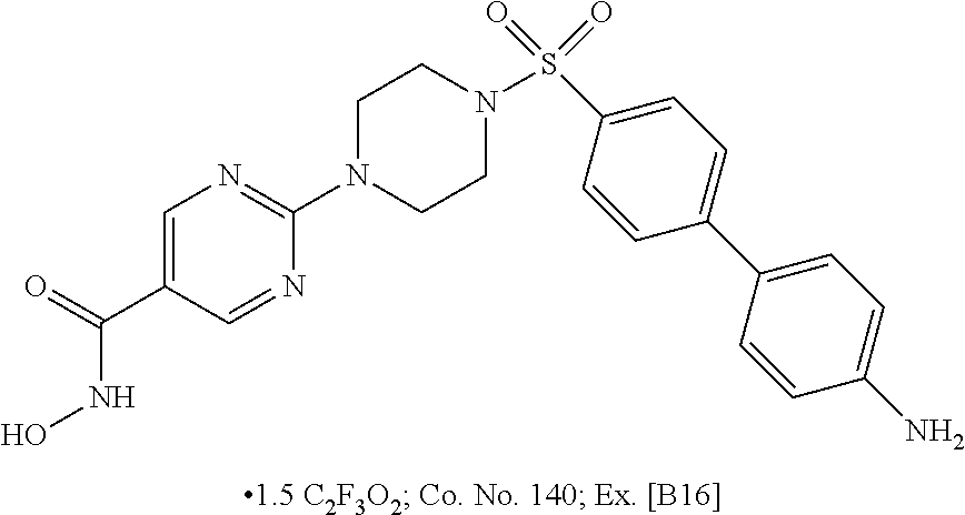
N1(C2=NC=C(C(NO)=O)C=N2)CCN(S(C2=CC=C(C3=CC=C(N)C=C3)C=C2)(=O)=O)CC1
